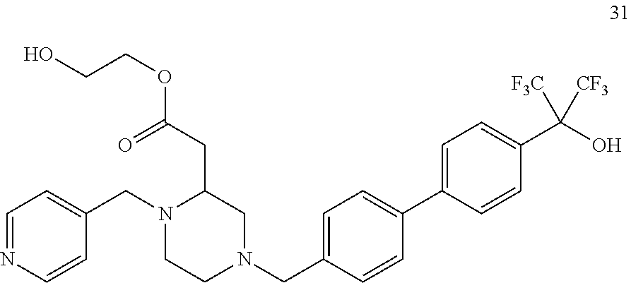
C1=NC=CC(CN2CCN(CC3=CC=C(C4=CC=C(C(O)([CF3])[F3C])C=C4)C=C3)CC2CC(OCCO)=O)=C1
